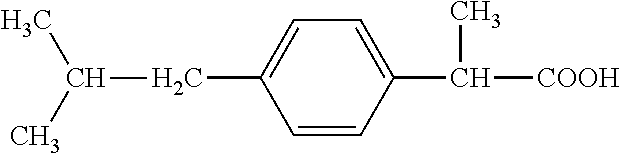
C1=CC(C(C)[COOH])=CC=C1CC(C)C
